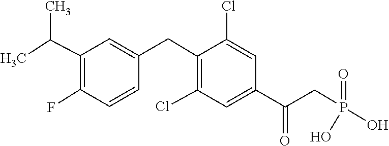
P(O)(CC(C1=CC(Cl)=C(CC2=CC(C(C)C)=C(F)C=C2)C(Cl)=C1)=O)(O)=O
